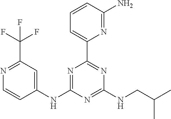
C1(NC2=NC(C3=CC=CC(N)=N3)=NC(NCC(C)C)=N2)=CC(C(F)(F)F)=NC=C1
